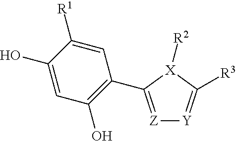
C1(C2=[Z][Y]=C([R3])[X]2[R2])=C(O)C=C(O)C([R1])=C1
